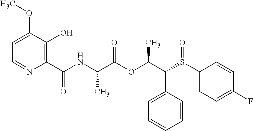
C1=C(C(C(OC(C(NC(C2=C(O)C(OC)=CC=N2)=O)C)=O)C)S(C2=CC=C(F)C=C2)=O)C=CC=C1
